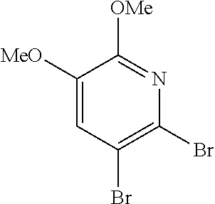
C1([MeO])=CC(Br)=C(Br)N=C1[OMe]
